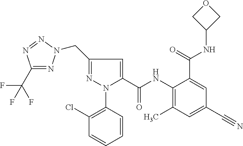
C1(C(F)(F)F)=NN(CC2=NN(C3=C(Cl)C=CC=C3)C(C(NC3=C(C)C=C(C#N)C=C3C(=O)NC3COC3)=O)=C2)N=N1
